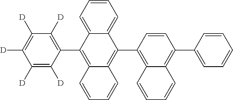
[D]C1=C([D])C([D])=C(C2=C3C(=C(C4=C5C(=C(C6=CC=CC=C6)C=C4)C=CC=C5)C4=CC=CC=C24)C=CC=C3)C([D])=C1[D]
